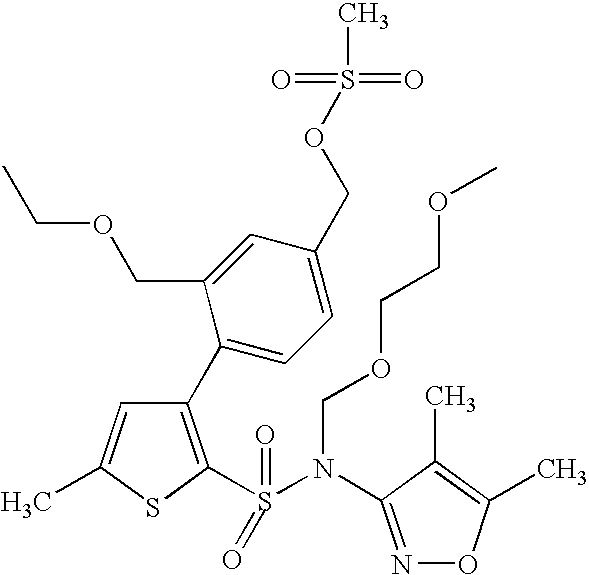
C1(C2=CC=C(COS(C)(=O)=O)C=C2COCC)=C(S(=O)(N(COCCOC)C2=NOC(C)=C2C)=O)SC(C)=C1
